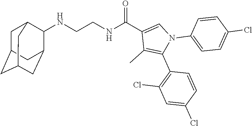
N(CCNC(C1=CN(C2=CC=C(Cl)C=C2)C(C2=C(Cl)C=C(Cl)C=C2)=C1C)=O)C1C2CC3CC(CC1C3)C2
